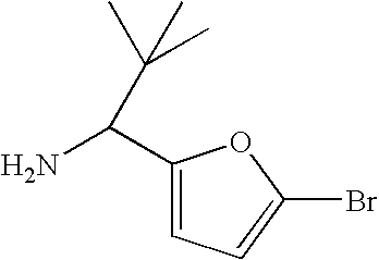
C1(C(N)C(C)(C)C)=CC=C(Br)O1
